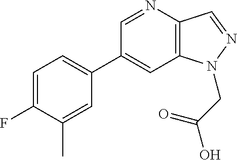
C1(C2=CC=C(F)C(C)=C2)=CC2=C(C=NN2CC(O)=O)N=C1
